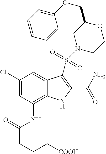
C1(Cl)=CC(NC(CCC[COOH])=O)=C2C(=C1)C(S(=O)(N1CCOC(COC3=CC=CC=C3)C1)=O)=C(C(N)=O)N2
